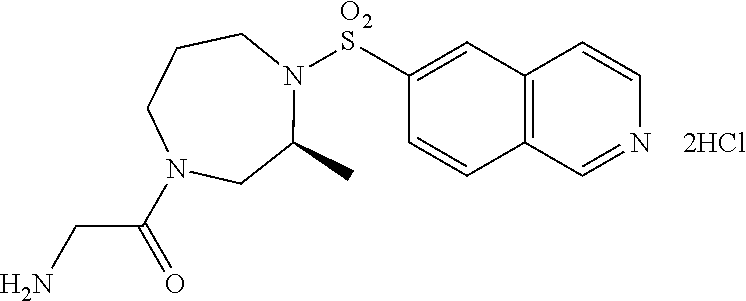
C12=C(C=C([O2S]N3CCCN(C(=O)CN)CC3C)C=C1)C=CN=C2
